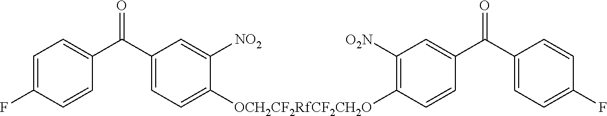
FC1=CC=C(C(C2=CC=C([OCH2CF2RfCF2CH2O]C3=C([O2N])C=C(C(C4=CC=C(F)C=C4)=O)C=C3)C([NO2])=C2)=O)C=C1
